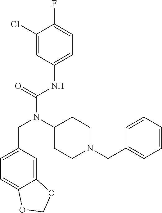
C1(Cl)=CC(NC(N(CC2=CC=C3C(=C2)OCO3)C2CCN(CC3=CC=CC=C3)CC2)=O)=CC=C1F
